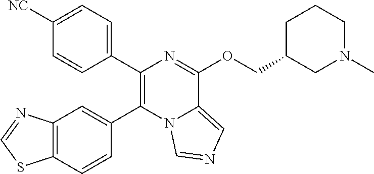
C1(C2=C(C3=CC4=C(C=C3)SC=N4)N3C(=CN=C3)C(OCC3CN(C)CCC3)=N2)=CC=C([NC])C=C1
